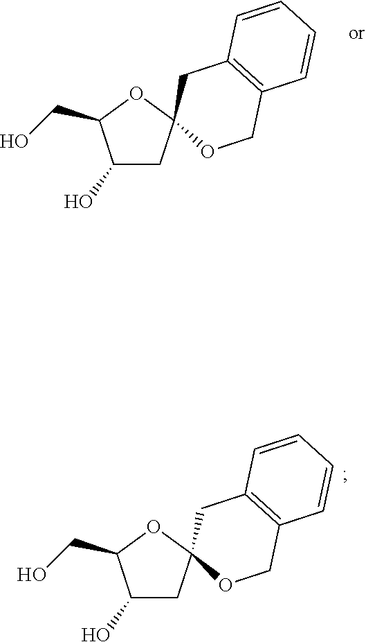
C1(O)CC2(OC1CO)OCC1=C(C2)C=CC=C1.C1(O)CC2(OC1CO)OCC1=C(C2)C=CC=C1
